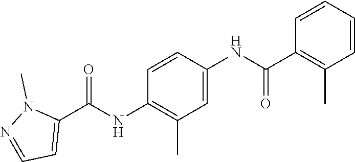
C1=CC(NC(C2=C(C)C=CC=C2)=O)=CC(C)=C1NC(C1=CC=NN1C)=O
